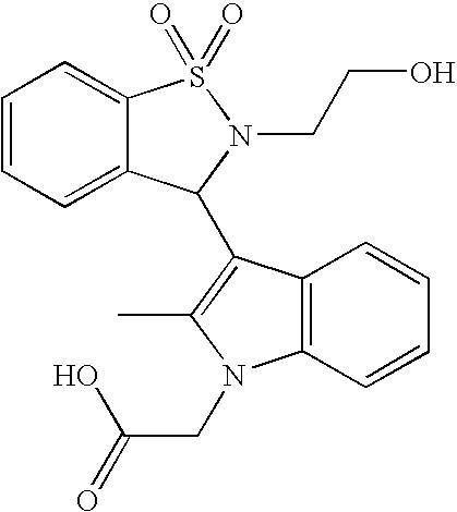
C12=C(C=CC=C1)N(CC(=O)O)C(C)=C2C1C2=CC=CC=C2S(=O)(=O)N1CCO
